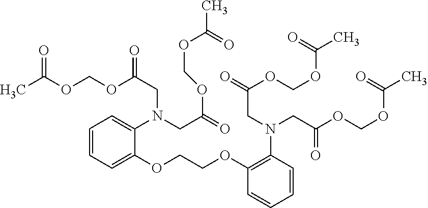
CC(OCOC(CN(CC(=O)OCOC(C)=O)C1=CC=CC=C1OCCOC1=C(N(CC(=O)OCOC(C)=O)CC(OCOC(C)=O)=O)C=CC=C1)=O)=O
